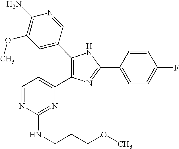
C1(C2=CC(OC)=C(N)N=C2)=C(C2=CC=NC(NCCCOC)=N2)N=C(C2=CC=C(F)C=C2)N1
